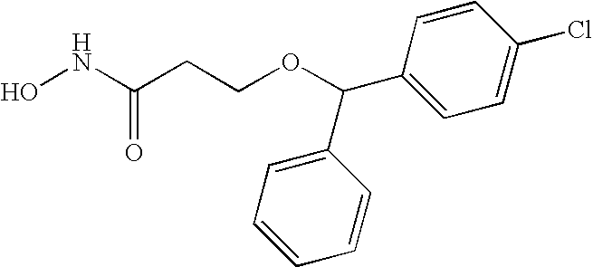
ONC(CCOC(C1=CC=C(Cl)C=C1)C1=CC=CC=C1)=O
